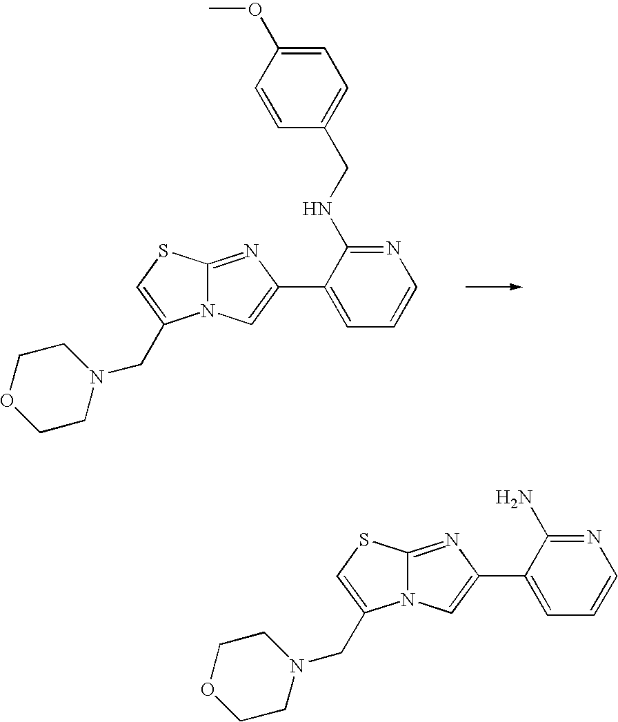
N12C(=NC(C3=CC=CN=C3NCC3=CC=C(OC)C=C3)=C1)SC=C2CN1CCOCC1.N12C(=NC(C3=CC=CN=C3N)=C1)SC=C2CN1CCOCC1
